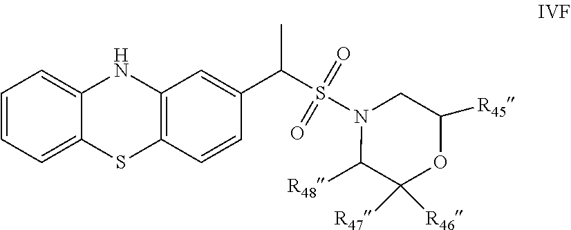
C1=CC=C2C(=C1)NC1=C(S2)C=CC(C(C)S(N2C([R48])C([R46])([R47])OC([R45])C2)(=O)=O)=C1
